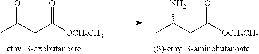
CC(CC([OCH2CH3])=O)=O.CC(CC([OCH2CH3])=O)N
